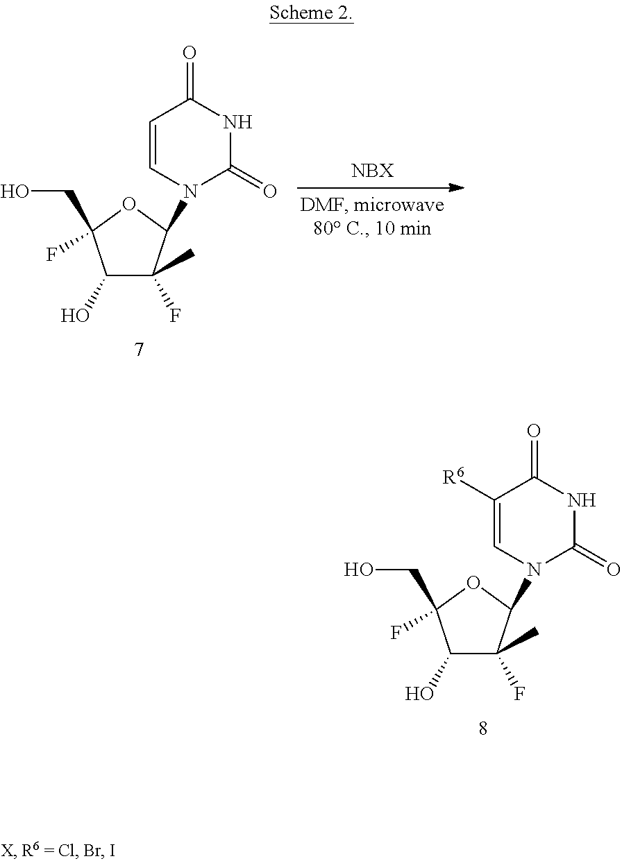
C1(O)C(C)(F)C(N2C(=O)NC(=O)C=C2)OC1(CO)F.C1(O)C(C)(F)C(N2C(=O)NC(=O)C([R6])=C2)OC1(CO)F
